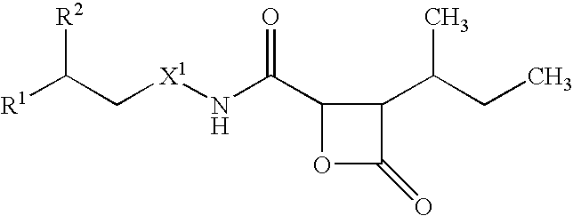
[R1]C(C[X1]NC(C1OC(=O)C1C(CC)C)=O)[R2]
